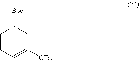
C1CC=C([OTs])CN1[Boc]
